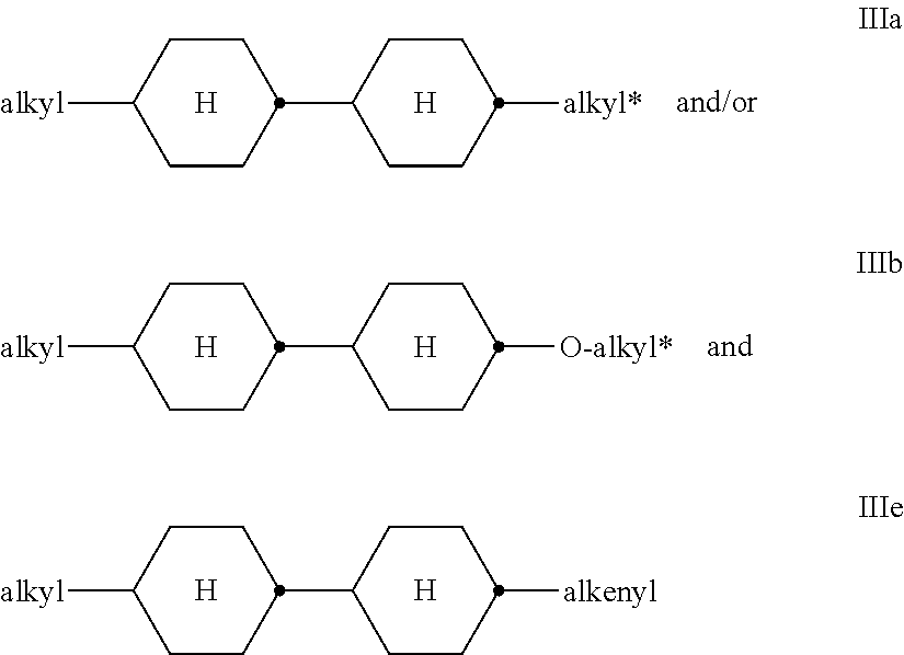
[alkyl]C1CCC(C2CCC([alkenyl])CC2)CC1.[H].[H].[alkyl]C1CCC(C2CCC([alkyl*])CC2)CC1.[H].[H].[alkyl]C1CCC(C2CCC([O-alkyl*])CC2)CC1.[H].[H]
